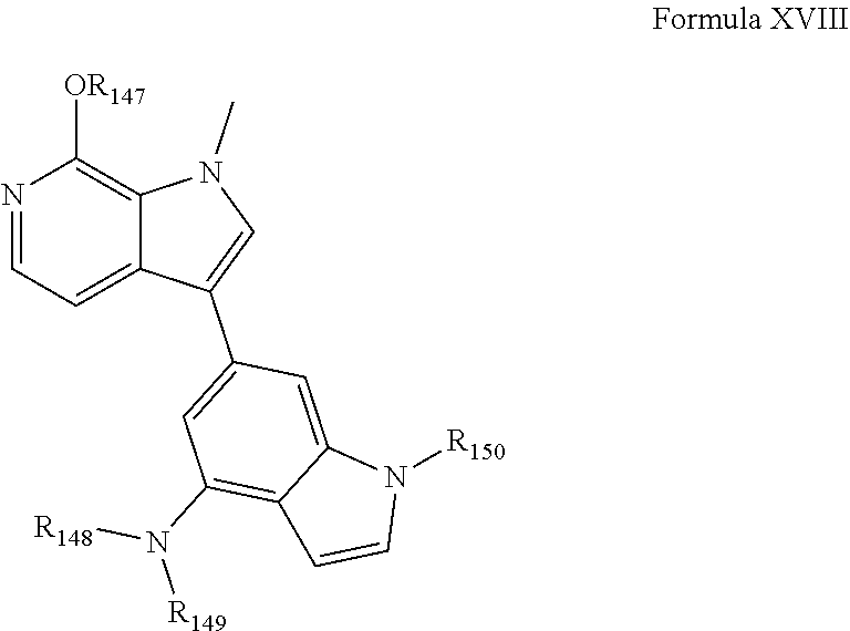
N1=CC=C2C(=C1[OR147])N(C)C=C2C1=CC(N([R149])[R148])=C2C(=C1)N([R150])C=C2
